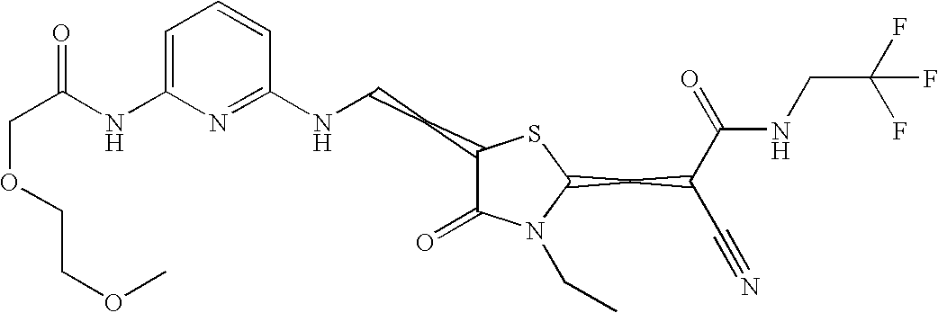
C1=C(NC(COCCOC)=O)N=C(NCCC2C(=O)N(CC)C(CC(C#N)C(=O)NCC(F)(F)F)S2)C=C1
